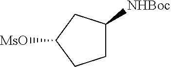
C1C([NHBoc])CC([MsO])C1
